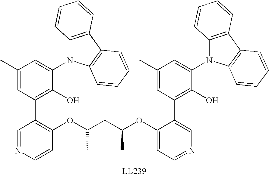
C1(N2C3=C(C4=C2C=CC=C4)C=CC=C3)=CC(C)=CC(C2=C(OC(CC(C)OC3=CC=NC=C3C3=C(O)C(N4C5=C(C6=C4C=CC=C6)C=CC=C5)=CC(C)=C3)C)C=CN=C2)=C1O
